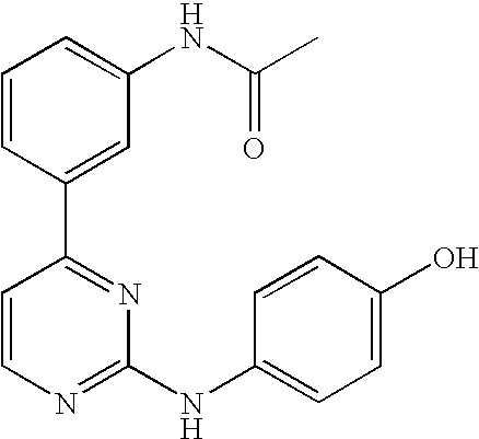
C1=CC(C2=NC(NC3=CC=C(O)C=C3)=NC=C2)=CC(NC(C)=O)=C1
